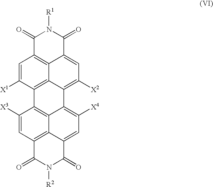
C1(=O)C2=C3C(=CC([X2])=C4C3=C(C([X1])=C2)C2=C3C4=C([X4])C=C4C3=C(C=C2[X3])C(=O)N([R2])C4=O)C(=O)N1[R1]
